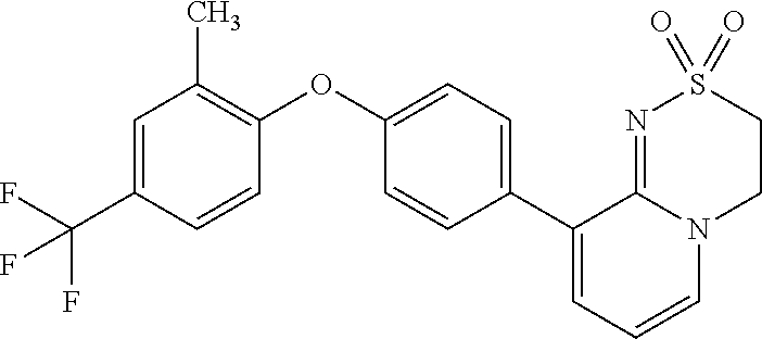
C1(C2=CC=CN3C2=NS(=O)(=O)CC3)=CC=C(OC2=C(C)C=C(C(F)(F)F)C=C2)C=C1
